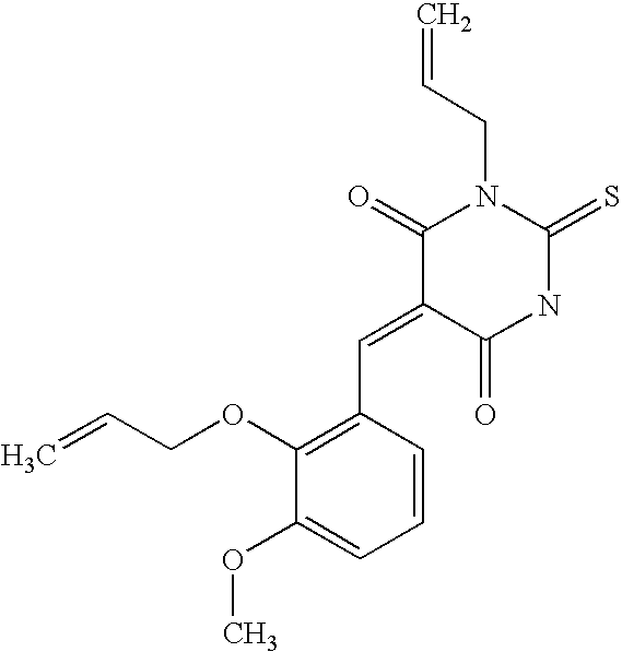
C(=C)CN1C(=O)C(=CC2=C(OCC=C)C(OC)=CC=C2)C(=O)NC1=S
